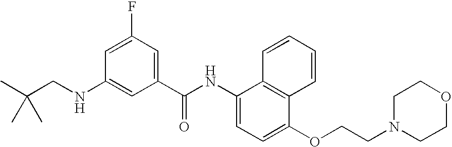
C1(NCC(C)(C)C)=CC(C(NC2=CC=C(OCCN3CCOCC3)C3=C2C=CC=C3)=O)=CC(F)=C1
